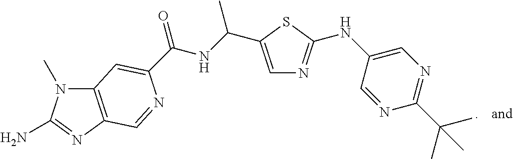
C12=C(N=C(N)N1C)C=NC(C(NC(C)C1=CN=C(NC3=CN=C(C(C)(C)C)N=C3)S1)=O)=C2
